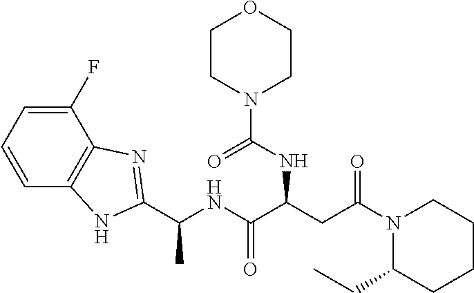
N1(C(CC(C(NC(C)C2=NC3=C(C=CC=C3F)N2)=O)NC(N2CCOCC2)=O)=O)C(CC)CCCC1
